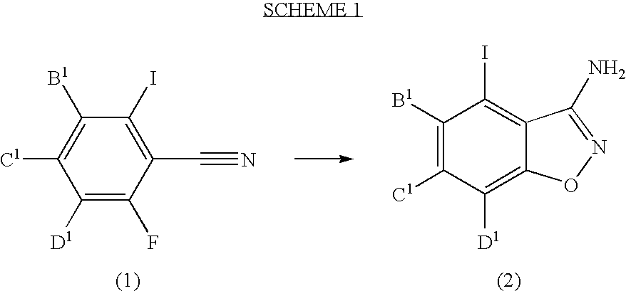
C1([D1])=C(F)C(C#N)=C(I)C([B1])=C1[C1].C1([D1])=C2C(=C(I)C([B1])=C1[C1])C(N)=NO2
